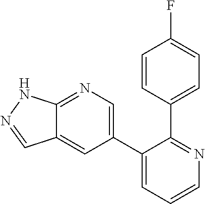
C12=NC=C(C3=CC=CN=C3C3=CC=C(F)C=C3)C=C1C=NN2
